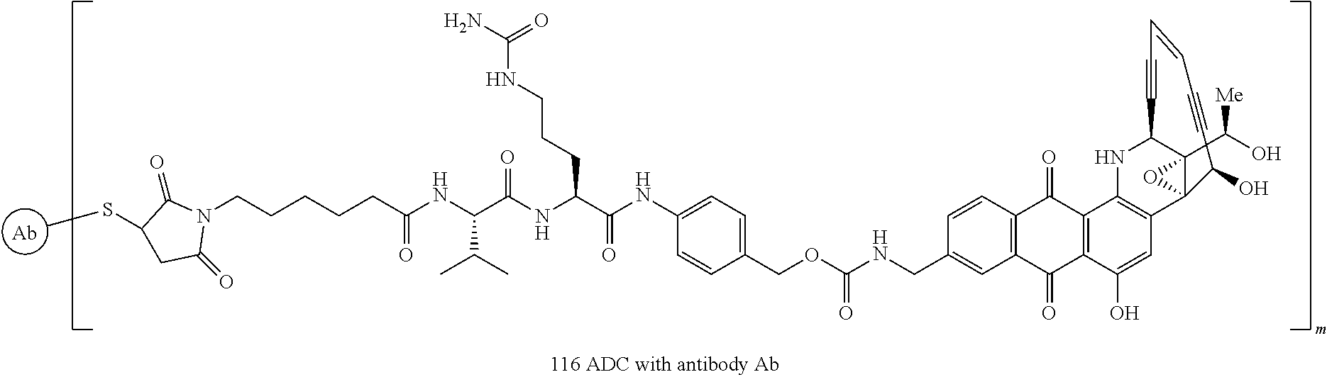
[Ab].C12(C(O)[Me])C3(C4=C(C5=C(C(=O)C6=C(C5=O)C=CC(CNC(OCC5=CC=C(NC(C(CCCNC(=O)N)NC(=O)C(C(C)C)NC(CCCCCN7C(=O)C(SC)CC7=O)=O)=O)C=C5)=O)=C6)C(O)=C4)NC1C#CC=CC#CC3O)O2
